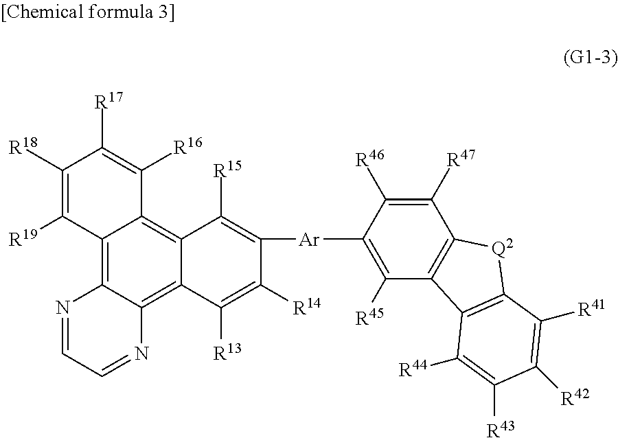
C12=C3C(=C4C(=C1C([R16])=C([R17])C([R18])=C2[R19])C([R15])=C([Ar]C1=C([R45])C2=C(C([R47])=C1[R46])[Q2]C1=C2C([R44])=C([R43])C([R42])=C1[R41])C([R14])=C4[R13])N=CC=N3
